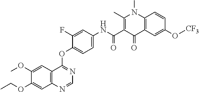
C1=NC2=C(C=C(OC)C(OCC)=C2)C(OC2=CC=C(NC(C3=C(C)N(C)C4=C(C3=O)C=C(O[CF3])C=C4)=O)C=C2F)=N1
